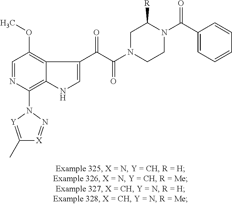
C1=NC(N2[Y]=C(C)[X]=N2)=C2C(=C1OC)C(C(=O)C(=O)N1CCN(C(C3=CC=CC=C3)=O)C([R])C1)=CN2
